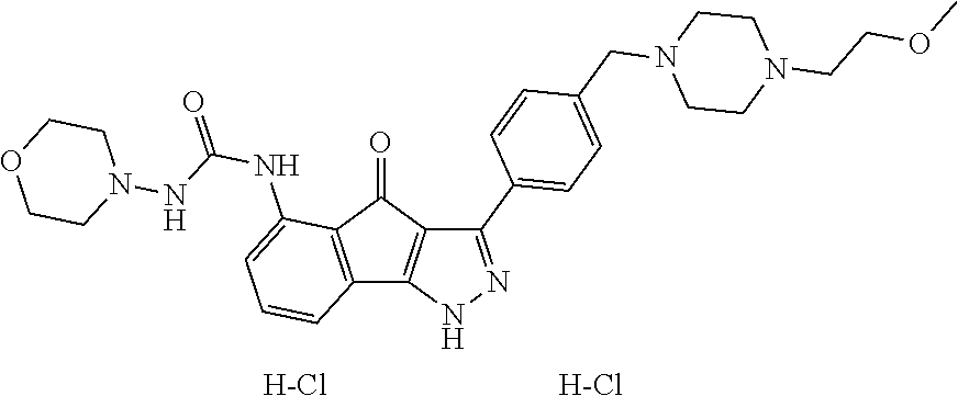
C12=C(C(=O)C3=C1NN=C3C1=CC=C(CN3CCN(CCOC)CC3)C=C1)C(NC(=O)NN1CCOCC1)=CC=C2.[H-Cl].[H-Cl]
